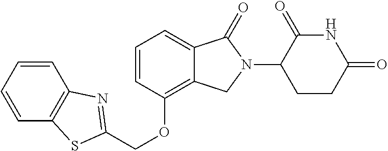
C(OC1=C2C(=CC=C1)C(=O)N(C1C(=O)NC(=O)CC1)C2)C1=NC2=C(C=CC=C2)S1
